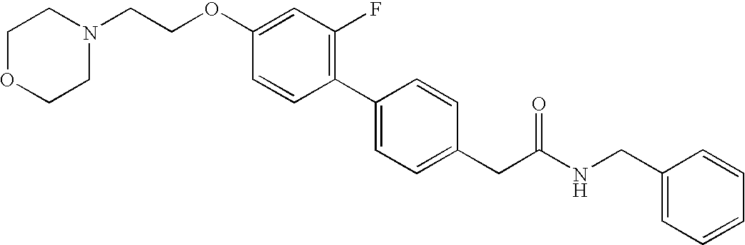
C(OC1=CC(F)=C(C2=CC=C(CC(NCC3=CC=CC=C3)=O)C=C2)C=C1)CN1CCOCC1
